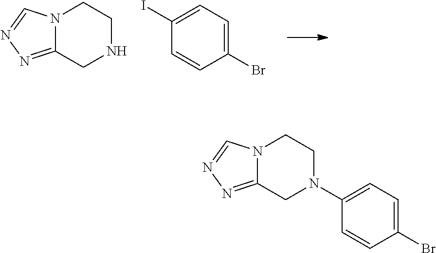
N12C(=NN=C1)CNCC2.C1(I)=CC=C(Br)C=C1.N12C(=NN=C1)CN(C1=CC=C(Br)C=C1)CC2
